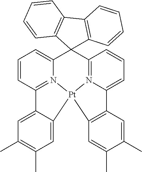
C12(C3=N4C(=CC=C3)C3=C([Pt]45N4=C(C=CC=C14)C1=CC(C)=C(C)C=C15)C=C(C)C(C)=C3)C1=C(C3=C2C=CC=C3)C=CC=C1
